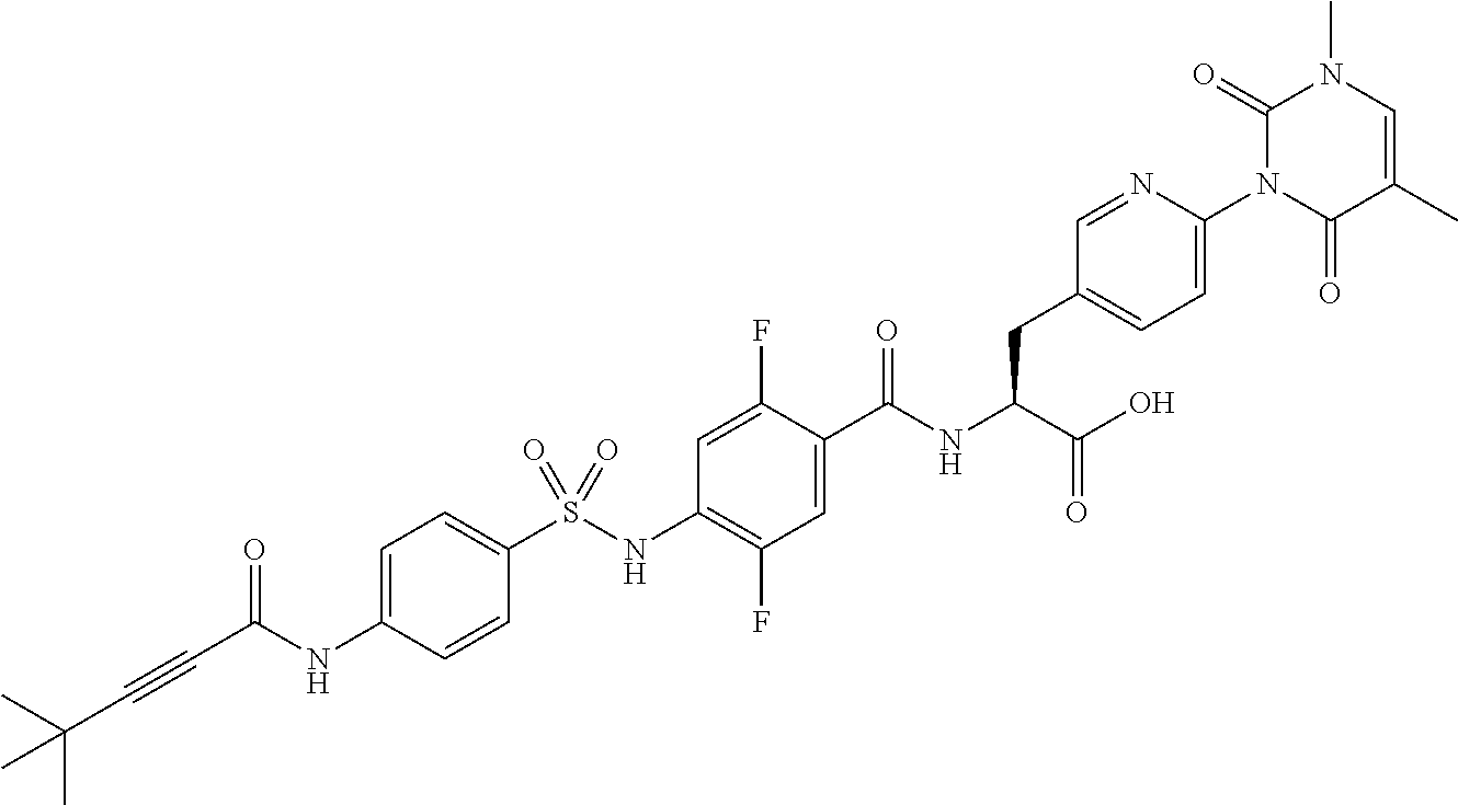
C1=CC(NC(C#CC(C)(C)C)=O)=CC=C1S(NC1=C(F)C=C(C(NC(C(O)=O)CC2=CC=C(N3C(=O)C(C)=CN(C)C3=O)N=C2)=O)C(F)=C1)(=O)=O
